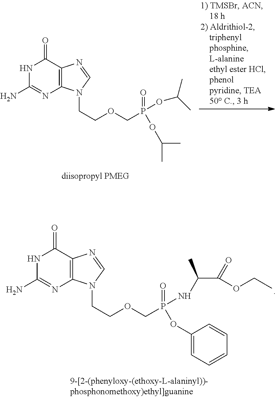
N1C(N)=NC2=C(N=CN2CCOCP(OC(C)C)(=O)OC(C)C)C1=O.N1C(N)=NC2=C(N=CN2CCOCP(NC(C(=O)OCC)C)(=O)OC2=CC=CC=C2)C1=O
